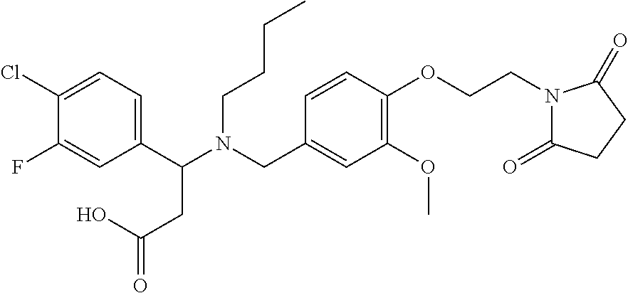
N(CC1=CC(OC)=C(OCCN2C(=O)CCC2=O)C=C1)(C(C1=CC=C(Cl)C(F)=C1)CC(=O)O)CCCC
